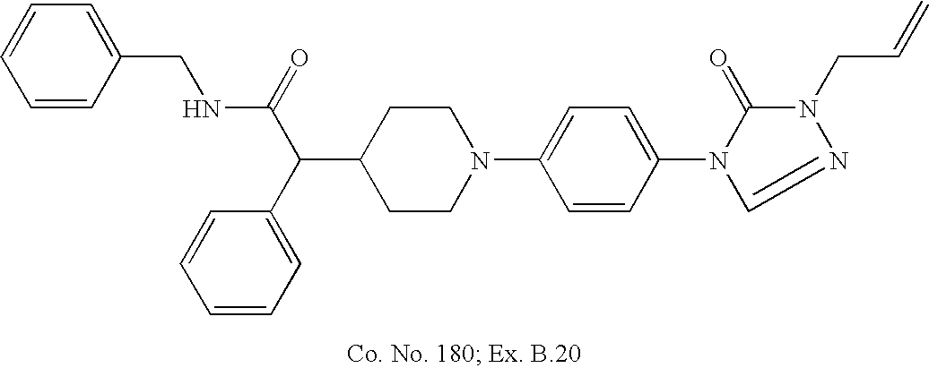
C1(C(C(=O)NCC2=CC=CC=C2)C2=CC=CC=C2)CCN(C2=CC=C(N3C(=O)N(CC=C)N=C3)C=C2)CC1
